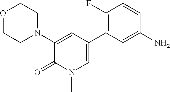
C1(N2CCOCC2)=CC(C2=C(F)C=CC(N)=C2)=CN(C)C1=O
